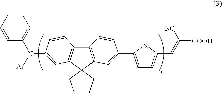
C1=CC(N([Ar])C2=CC3=C(C4=C(C=C(C5=CC=C(C=C([NC])[COOH])S5)C=C4)C3(CC)CC)C=C2)=CC=C1
